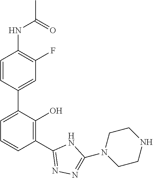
C1(NC(C)=O)=C(F)C=C(C2=CC=CC(C3=NN=C(N4CCNCC4)N3)=C2O)C=C1
